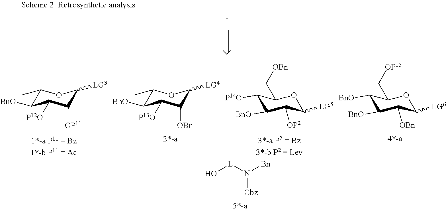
I.C1(C)C([BnO])C([P12O])C([OP11])C([LG3])O1.C1(C)C([BnO])C([P13O])C([OBn])C([LG4])O1.C1([P14O])C([BnO])C([OP2])C([LG5])OC1C[OBn].C1([BnO])C([BnO])C([OBn])C([LG6])OC1C[OP15].O[L]N([Bn])[Cbz]
